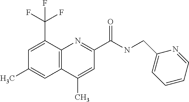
C1(C)=CC(C(=O)NCC2=CC=CC=N2)=NC2=C1C=C(C)C=C2C(F)(F)F
